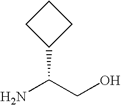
C1(C(CO)N)CCC1
